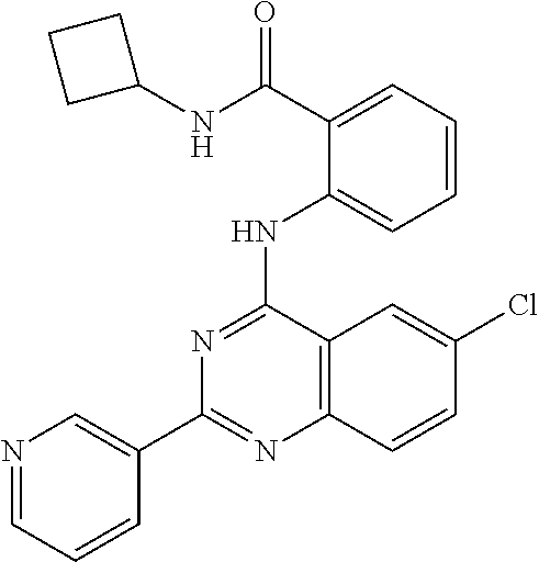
C1(C2=CN=CC=C2)=NC2=C(C(NC3=CC=CC=C3C(NC3CCC3)=O)=N1)C=C(Cl)C=C2
